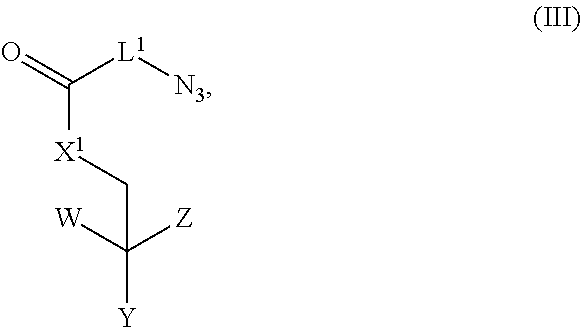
C([L1][N3])([X1]CC([W])([Z])[Y])=O
